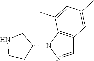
C1=NN(C2CNCC2)C2=C1C=C(C)C=C2C
